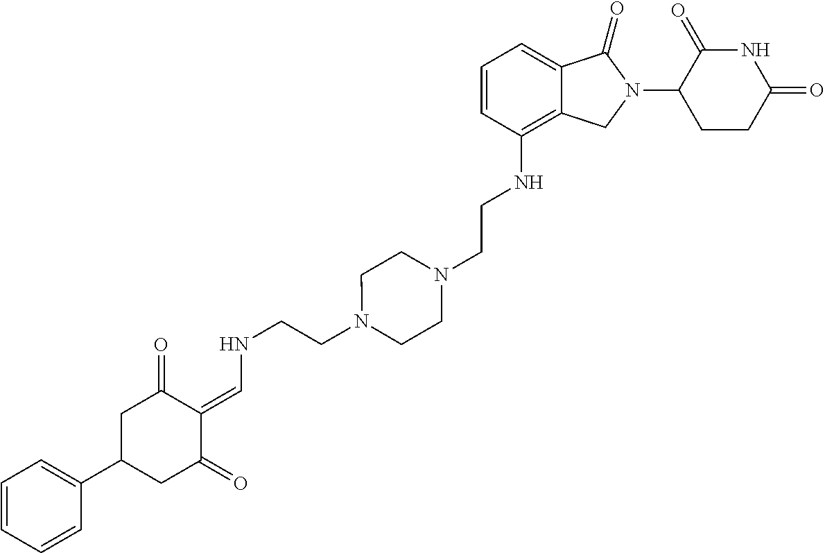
C12=C(NCCN3CCN(CCNC=C4C(=O)CC(C5=CC=CC=C5)CC4=O)CC3)C=CC=C1C(=O)N(C1C(=O)NC(=O)CC1)C2
